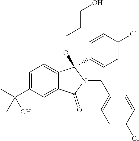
C1=C(C(C)(C)O)C=C2C(=C1)C(OCCCO)(C1=CC=C(Cl)C=C1)N(CC1=CC=C(Cl)C=C1)C2=O
